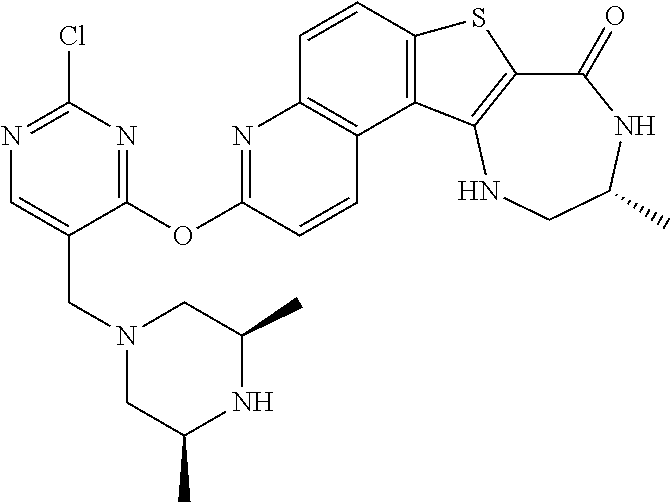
C1(=O)C2=C(NCC(C)N1)C1=C(S2)C=CC2=C1C=CC(OC1=NC(Cl)=NC=C1CN1CC(C)NC(C)C1)=N2
